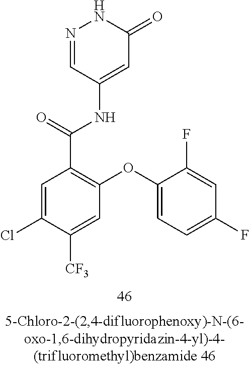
N1=CC(NC(=O)C2=C(OC3=CC=C(F)C=C3F)C=C([CF3])C(Cl)=C2)=CC(=O)N1
